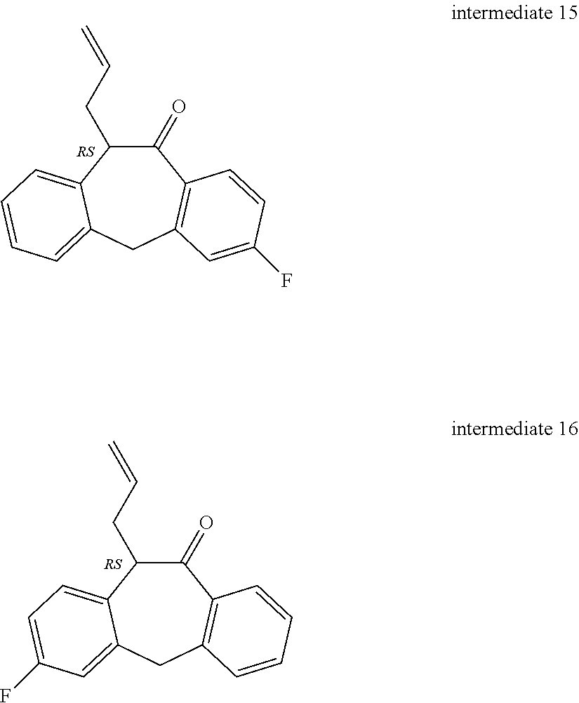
C1(=O)C(CC=C)C2=CC=CC=C2CC2=C1C=CC(F)=C2.C1(=O)C(CC=C)C2=CC=C(F)C=C2CC2=C1C=CC=C2
